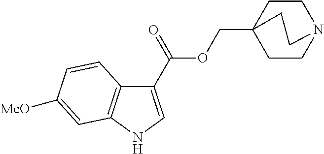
C1CN2CCC1(COC(C1=CNC3=C1C=CC([MeO])=C3)=O)CC2
